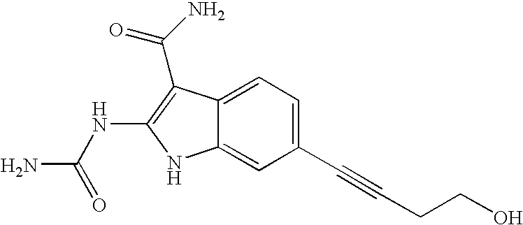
C1(C#CCCO)=CC=C2C(=C1)NC(NC(N)=O)=C2C(N)=O
